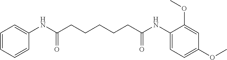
C1=CC=CC(NC(CCCCCC(NC2=CC=C(OC)C=C2OC)=O)=O)=C1
